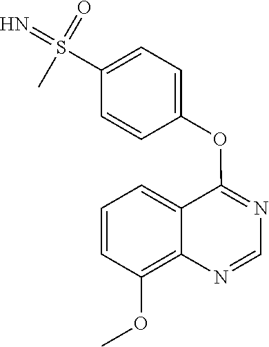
C1=CC(OC)=C2C(=C1)C(OC1=CC=C(S(=N)(=O)C)C=C1)=NC=N2
